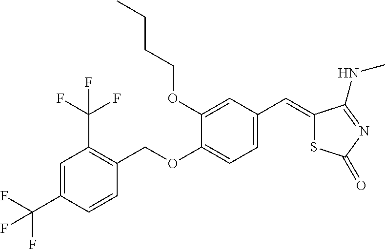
C1=C(C(F)(F)F)C=CC(COC2=CC=C(C=C3SC(=O)N=C3NC)C=C2OCCCC)=C1C(F)(F)F
